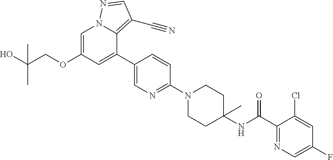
C1=C(OCC(O)(C)C)C=C(C2=CN=C(N3CCC(NC(C4=NC=C(F)C=C4Cl)=O)(C)CC3)C=C2)C2=C(C#N)C=NN12
